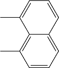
C12=C(C)C=CC=C1C=CC=C2C
